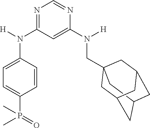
C12CC3(CN(C4=CC(N(C5=CC=C(P(C)(=O)C)C=C5)[H])=NC=N4)[H])CC(C1)CC(C3)C2
